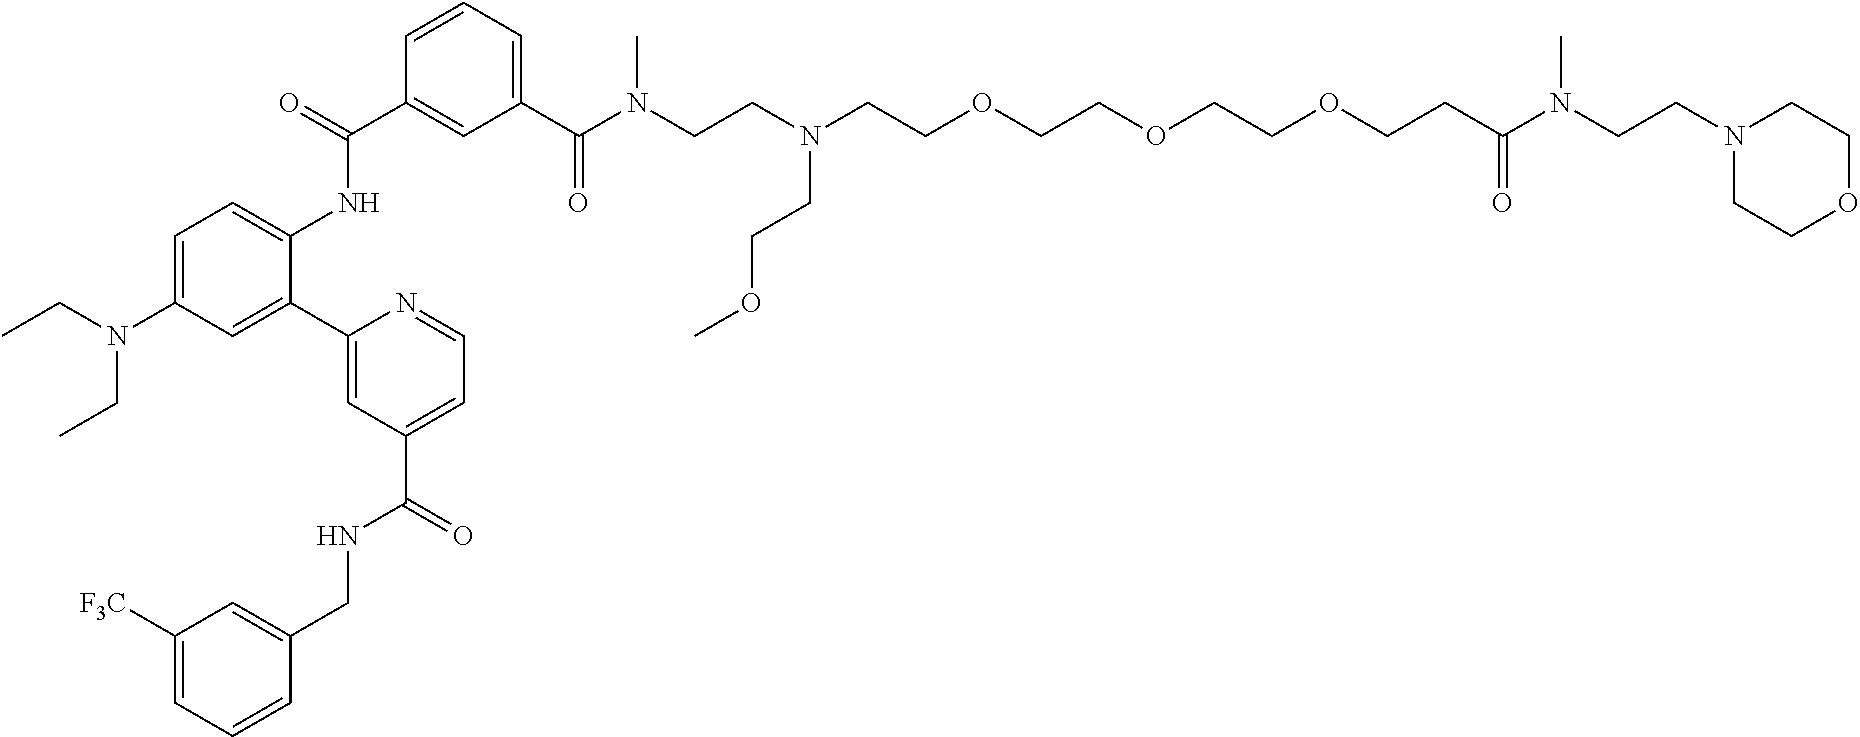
C1=C(N(CC)CC)C=C(C2=CC(C(NCC3=CC([F3C])=CC=C3)=O)=CC=N2)C(NC(C2=CC(C(N(CCN(CCOCCOCCOCCC(N(CCN3CCOCC3)C)=O)CCOC)C)=O)=CC=C2)=O)=C1
